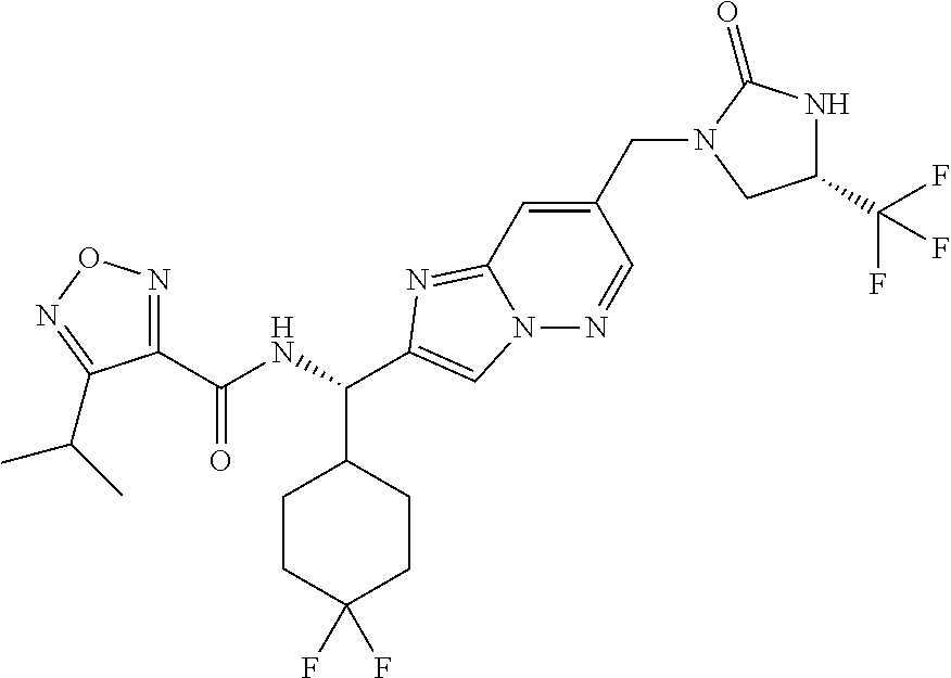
C1(C(NC(C2CCC(F)(F)CC2)C2=CN3C(=N2)C=C(CN2CC(C(F)(F)F)NC2=O)C=N3)=O)=NON=C1C(C)C
